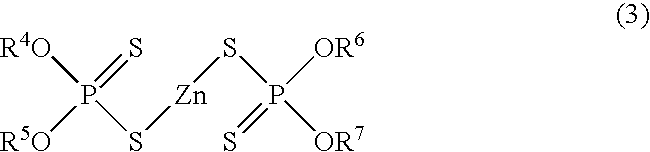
[R4O]P(=S)([R5O])S[Zn]SP([OR6])(=S)[OR7]
